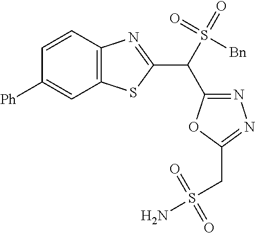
C1=CC2=C(C=C1[Ph])SC(C(C1=NN=C(CS(N)(=O)=O)O1)S(=O)(=O)[Bn])=N2
